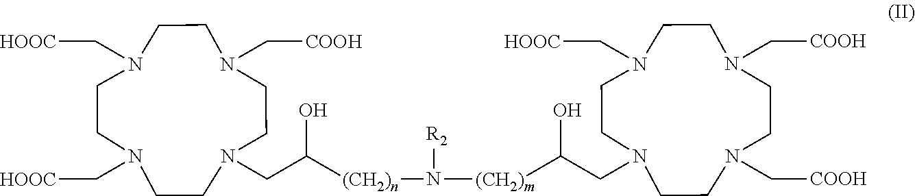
C(C([(CH2)n]N([R2])[(CH2)m]C(CN1CCN(C[HOOC])CCN(C[COOH])CCN(C[COOH])CC1)O)O)N1CCN(C[COOH])CCN(C[HOOC])CCN(C[HOOC])CC1
